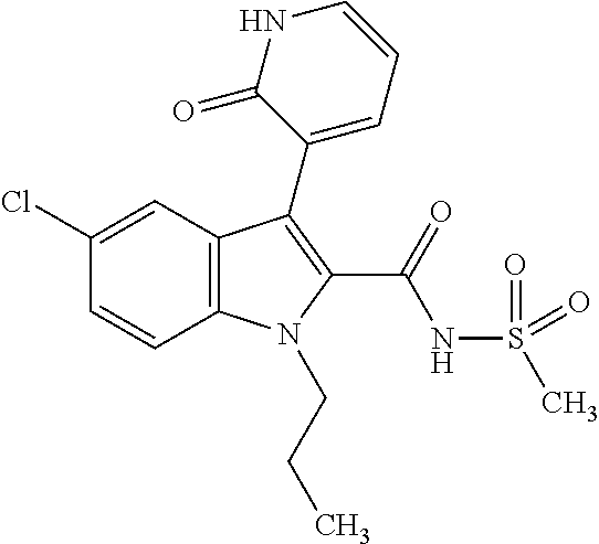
C1(Cl)=CC2=C(C=C1)N(CCC)C(C(=O)NS(C)(=O)=O)=C2C1=CC=CNC1=O
